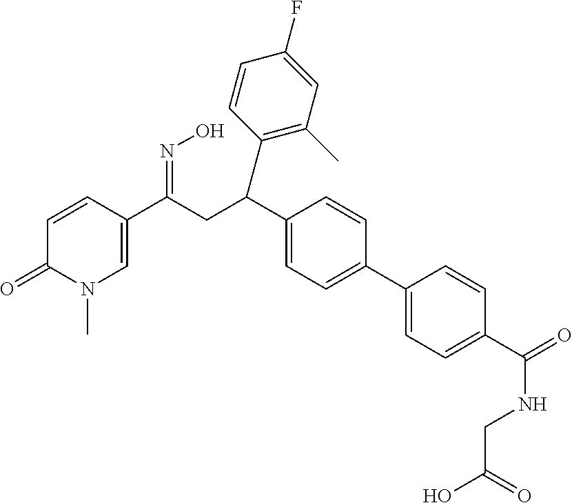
C1=CC(C(=NO)CC(C2=CC=C(C3=CC=C(C(=O)NCC(=O)O)C=C3)C=C2)C2=C(C)C=C(F)C=C2)=CN(C)C1=O
